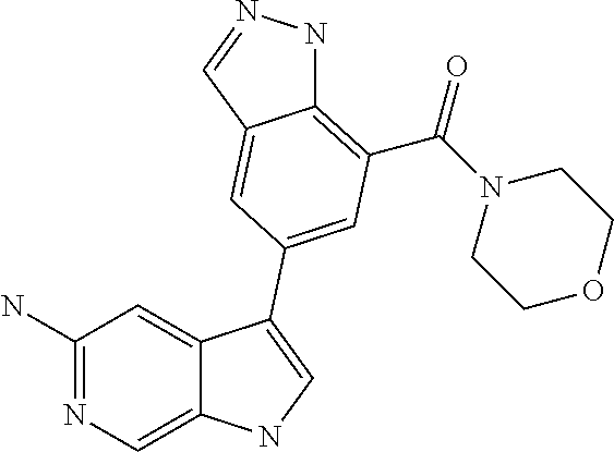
C1(N)=NC=C2C(=C1)C(C1=CC(C(=O)N3CCOCC3)=C3NN=CC3=C1)=CN2
